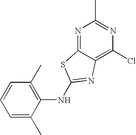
N1=C2C(=C(Cl)N=C1C)N=C(NC1=C(C)C=CC=C1C)S2
